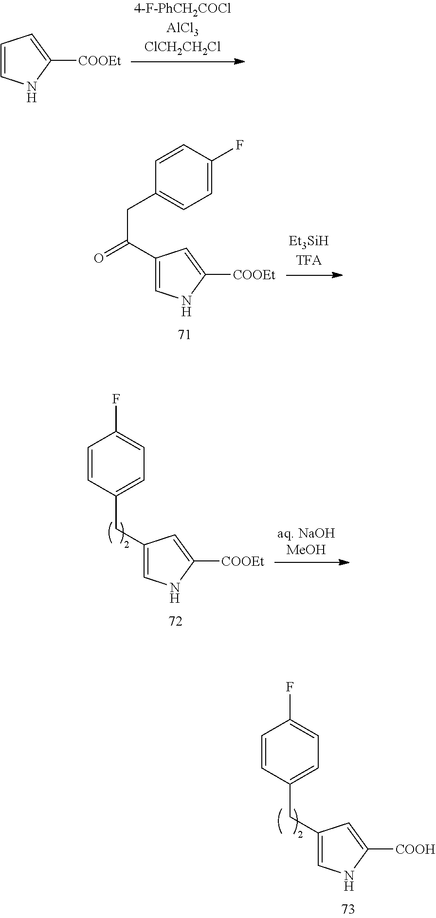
C1=CNC([COOEt])=C1.C1=CC(F)=CC=C1CC(=O)C1=CNC([COOEt])=C1.C(C1=CNC([COOEt])=C1)C1=CC=C(F)C=C1.C(C1=CNC([COOH])=C1)C1=CC=C(F)C=C1
